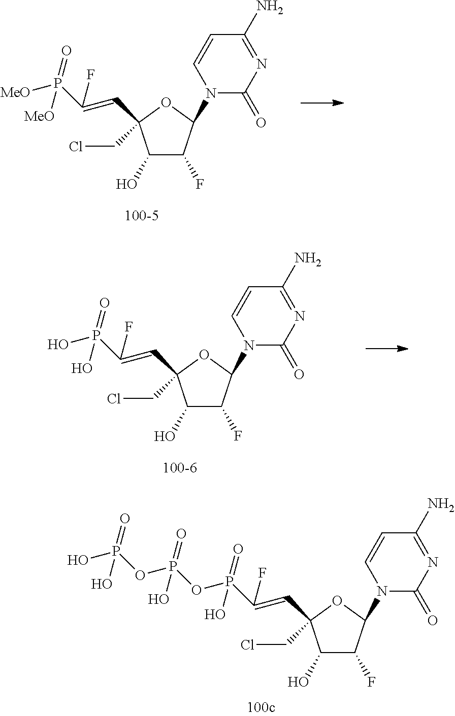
C1(O)C(F)C(N2C(=O)N=C(N)C=C2)OC1(CCl)C=C(P(=O)(O)OP(=O)(O)OP(=O)(O)O)F.C1(O)C(F)C(N2C(=O)N=C(N)C=C2)OC1(CCl)C=C(P(=O)([MeO])[MeO])F.C1(O)C(F)C(N2C(=O)N=C(N)C=C2)OC1(CCl)C=C(P(=O)(O)O)F
